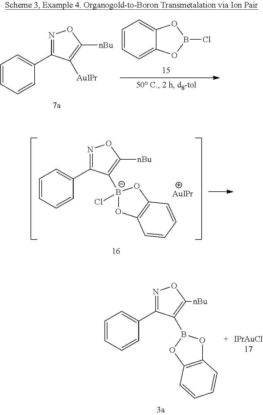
C1=CC=CC(C2=NOC([nBu])=C2B2OC3=C(O2)C=CC=C3)=C1.C1=CC=CC(C2=NOC([nBu])=C2[AuIPr])=C1.C1=CC=C2C(=C1)OB(Cl)O2.C1=CC=CC(C2=NOC([nBu])=C2[B-]2(Cl)OC3=C(O2)C=CC=C3)=C1.[AuIPr]
